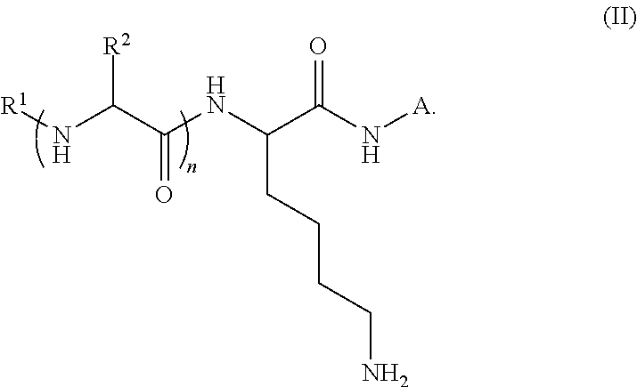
N(C(C(NC(C(N[A])=O)CCCCN)=O)[R2])[R1]
